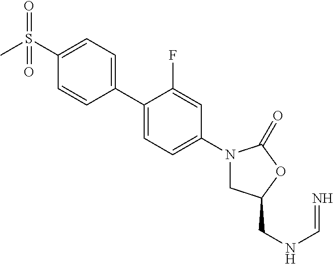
C1(C2=CC=C(N3CC(CNC=N)OC3=O)C=C2F)=CC=C(S(C)(=O)=O)C=C1
